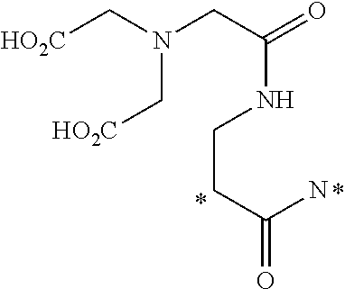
[HO2C]CN(CC(=O)NCCC(N)=O)C[HO2C]
